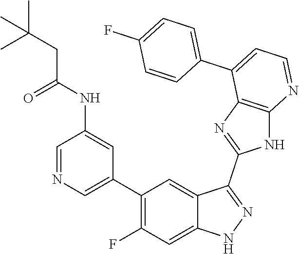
C1=NC=C(C2=C(F)C=C3C(=C2)C(C2=NC4=C(N2)N=CC=C4C2=CC=C(F)C=C2)=NN3)C=C1NC(CC(C)(C)C)=O
